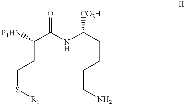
C(CCS[R1])(C(=O)NC(CCCCN)[CO2H])[P1HN]
